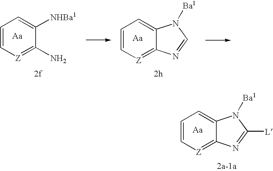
C1=C[Z]=C2C(=C1)N([Ba1])C([L])=N2.C1=C[Z]=C(N)C([NHBa1])=C1.C1=C[Z]=C2C(=C1)N([Ba1])C=N2
